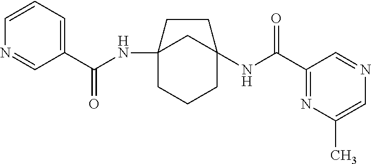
C12(NC(C3=CC=CN=C3)=O)CCCC(NC(C3=NC(C)=CN=C3)=O)(C1)CC2
